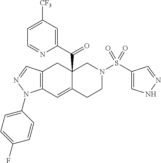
C12(C(C3=CC([CF3])=CC=N3)=O)C(=CC3=C(C1)C=NN3C1=CC=C(F)C=C1)CCN(S(C1=CNN=C1)(=O)=O)C2
